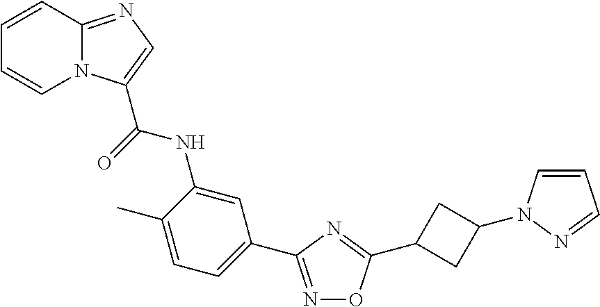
C1=CC2=NC=C(C(=O)NC3=CC(C4=NOC(C5CC(N6C=CC=N6)C5)=N4)=CC=C3C)N2C=C1
